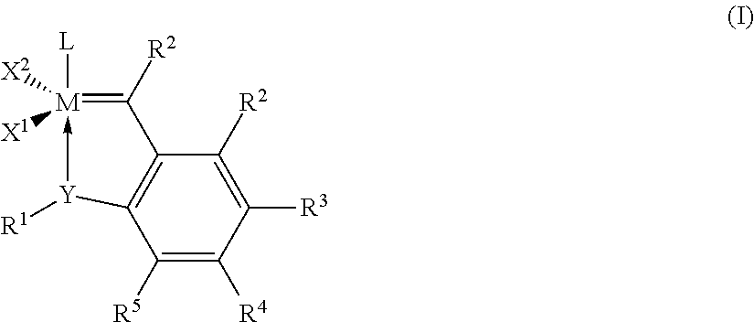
[L][M]1([X1])([X2])-[Y]([R1])C2=C(C([R2])=C([R3])C([R4])=C2[R5])C=1[R2]
